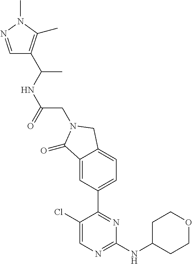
C1(Cl)=CN=C(NC2CCOCC2)N=C1C1=CC=C2C(=C1)C(=O)N(CC(NC(C)C1=C(C)N(C)N=C1)=O)C2
